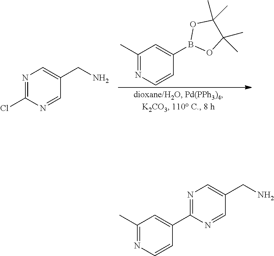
C1(C)=NC=CC(B2OC(C)(C)C(C)(C)O2)=C1.N1=C(Cl)N=CC(CN)=C1.N1=C(C2=CC(C)=NC=C2)N=CC(CN)=C1
